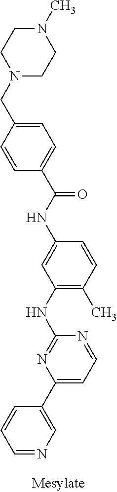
CC1=C(NC2=NC(C3=CN=CC=C3)=CC=N2)C=C(NC(C2=CC=C(CN3CCN(C)CC3)C=C2)=O)C=C1
